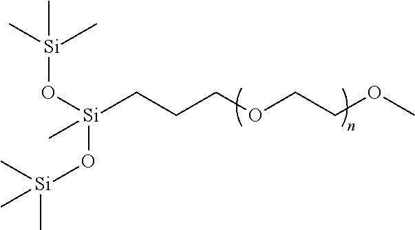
[Si](O[Si](O[Si](C)(C)C)(CCCOCCOC)C)(C)(C)C
